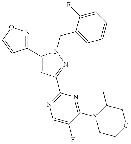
C1(C2=CC(C3=NC=C(F)C(N4CCOCC4C)=N3)=NN2CC2=CC=CC=C2F)=NOC=C1
